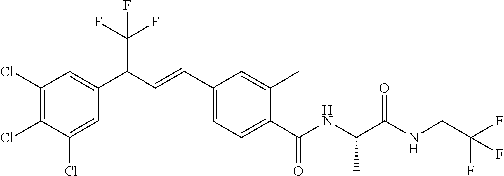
C1(Cl)=C(Cl)C(Cl)=CC(C(C=CC2=CC=C(C(NC(C(NCC(F)(F)F)=O)C)=O)C(C)=C2)C(F)(F)F)=C1
